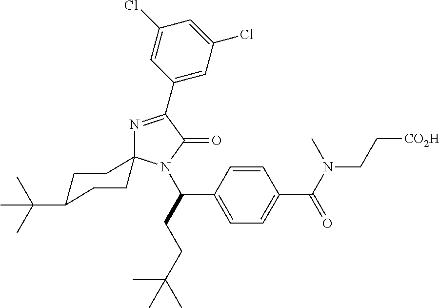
N1=C(C2=CC(Cl)=CC(Cl)=C2)C(=O)N(C(C2=CC=C(C(N(C)CC[CO2H])=O)C=C2)CCC(C)(C)C)C12CCC(C(C)(C)C)CC2
